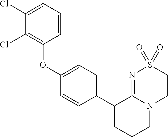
C1(OC2=C(Cl)C(Cl)=CC=C2)=CC=C(C2CCCN3C2=NS(=O)(=O)CC3)C=C1
